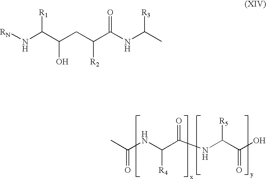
[RN]NC([R1])C(O)CC([R2])C(=O)NC([R3])C.C(=O)(NC([R4])C(=O)NC([R5])C(=O)O)C
